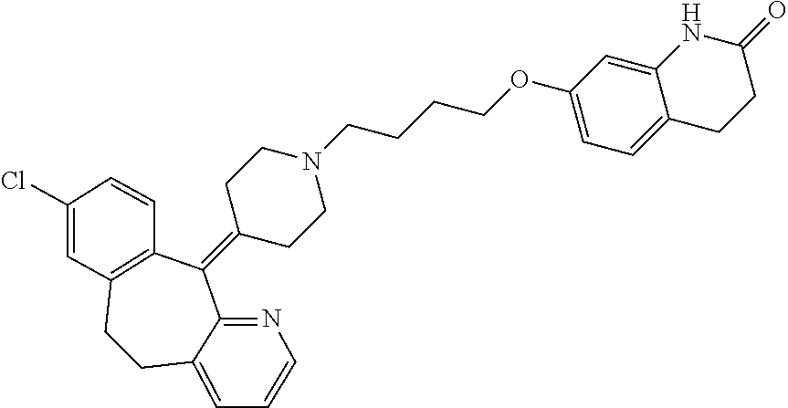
C1CC(=O)NC2=CC(OCCCCN3CCC(=C4C5=C(CCC6=CC=CN=C46)C=C(Cl)C=C5)CC3)=CC=C12
